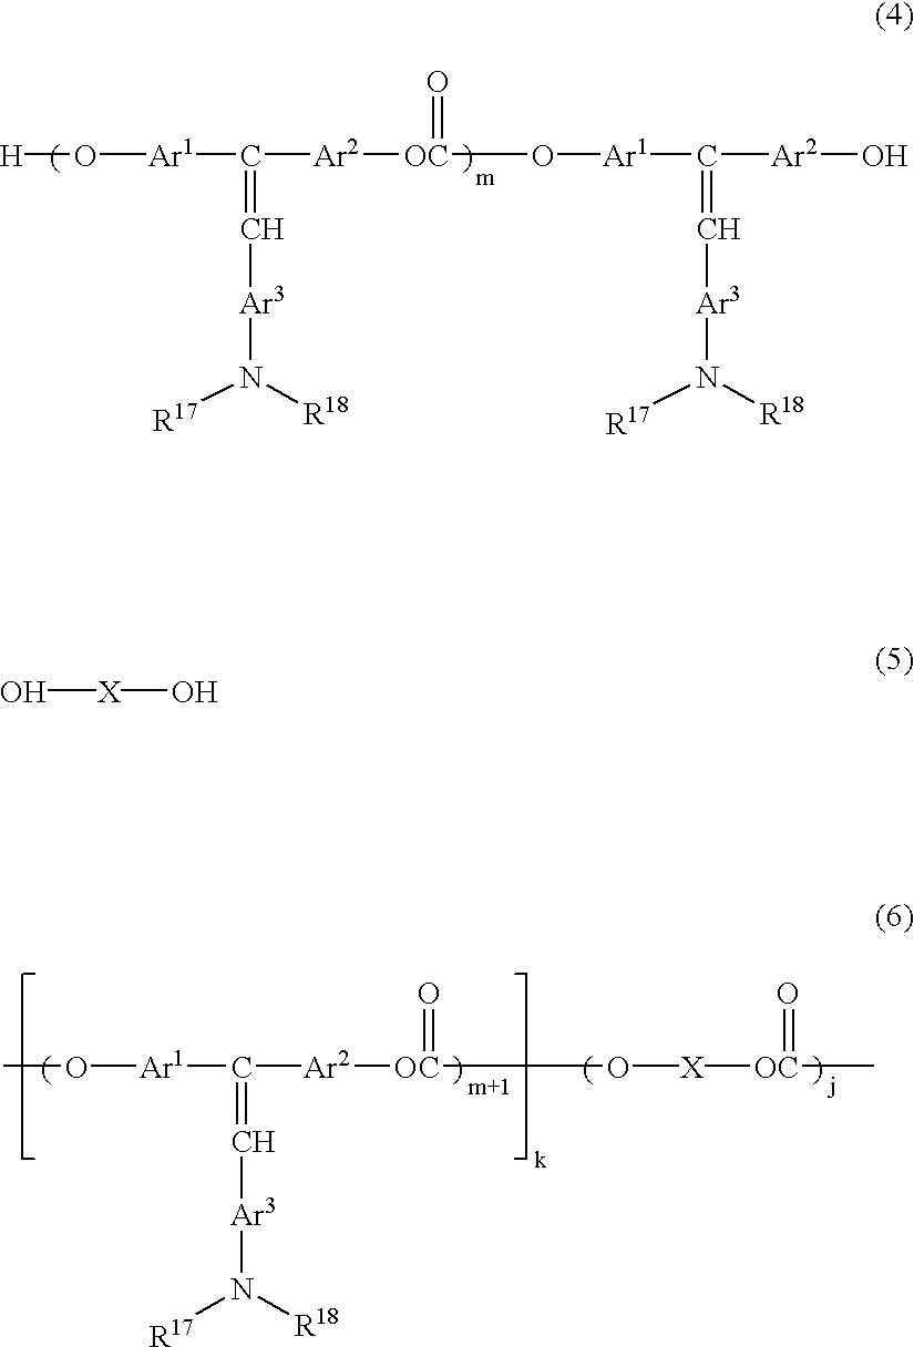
O([Ar1]C([Ar2][OC](O[Ar1]C([Ar2]O)=C[Ar3]N([R17])[R18])=O)=C[Ar3]N([R17])[R18])[H].O([Ar1]C([Ar2][OC](O[X][OC](C)=O)=O)=C[Ar3]N([R17])[R18])C.O[X]O
